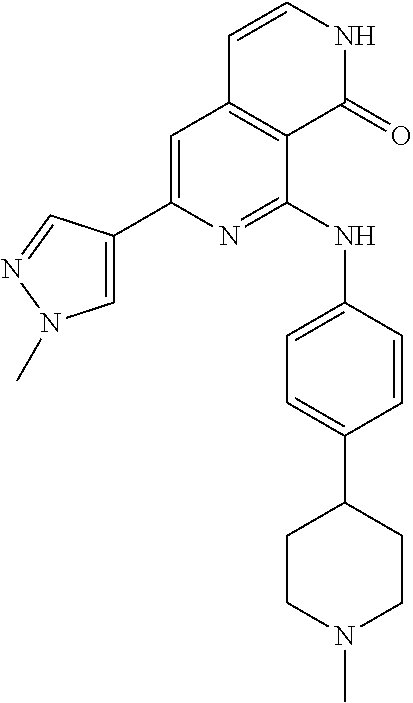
C1=C(C2=CN(C)N=C2)N=C(NC2=CC=C(C3CCN(C)CC3)C=C2)C2=C1C=CNC2=O
